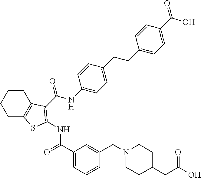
C1CC2=C(CC1)SC(NC(=O)C1=CC=CC(CN3CCC(CC(O)=O)CC3)=C1)=C2C(NC1=CC=C(CCC2=CC=C(C(=O)O)C=C2)C=C1)=O
